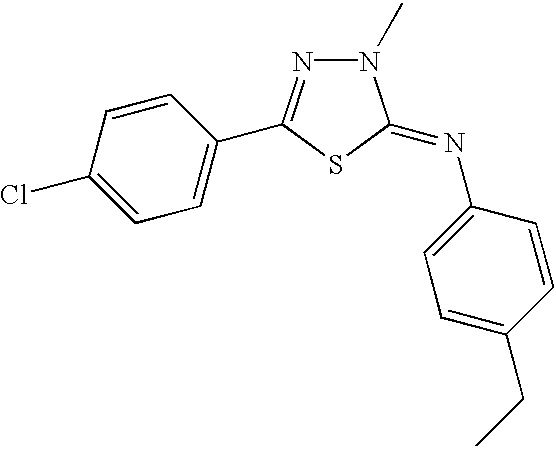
C1=C(Cl)C=CC(C2=NN(C)C(=NC3=CC=C(CC)C=C3)S2)=C1
